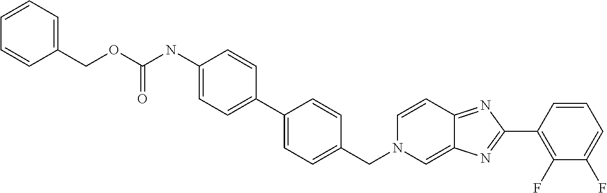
C1(NC(OCC2=CC=CC=C2)=O)=CC=C(C2=CC=C(CN3C=C4C(=NC(C5=C(F)C(F)=CC=C5)=N4)C=C3)C=C2)C=C1
